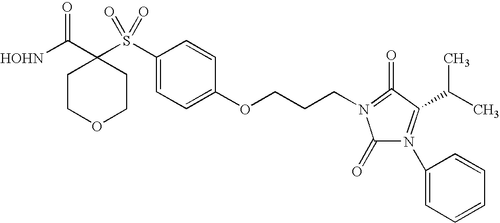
[HOHN]C(C1(S(C2=CC=C(OCCCN3=C(=O)C(C(C)C)=N(C4=CC=CC=C4)C3=O)C=C2)(=O)=O)CCOCC1)=O
